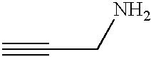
C(CN)#C
